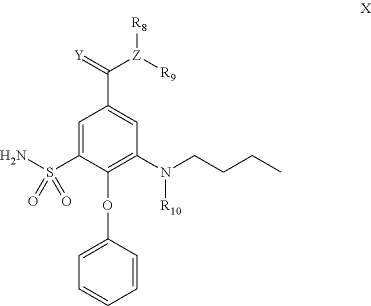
NS(C1=CC(C(=[Y])[Z]([R9])[R8])=CC(N(CCCC)[R10])=C1OC1=CC=CC=C1)(=O)=O
